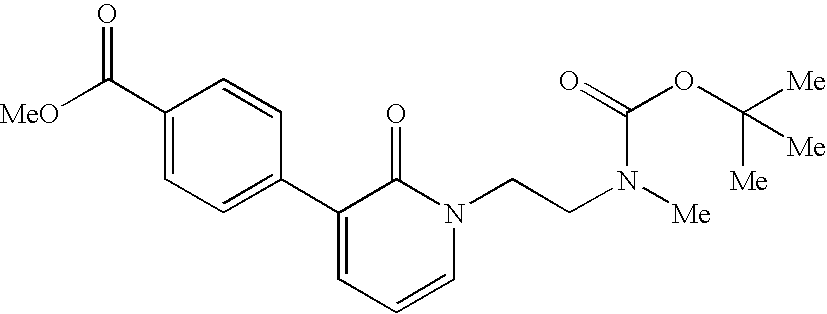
[MeO]C(C1=CC=C(C2=CC=CN(CCN(C(OC([Me])([Me])[Me])=O)[Me])C2=O)C=C1)=O
